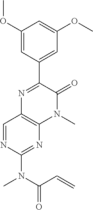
C1(OC)=CC(C2=NC3=C(N(C)C2=O)N=C(N(C(C=C)=O)C)N=C3)=CC(OC)=C1
